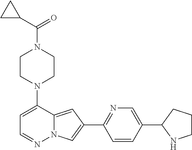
N1(C2=CC=NN3C2=CC(C2=NC=C(C4NCCC4)C=C2)=C3)CCN(C(=O)C2CC2)CC1
